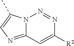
N12C(=NC=C1C)C=C([R2])N=N2
